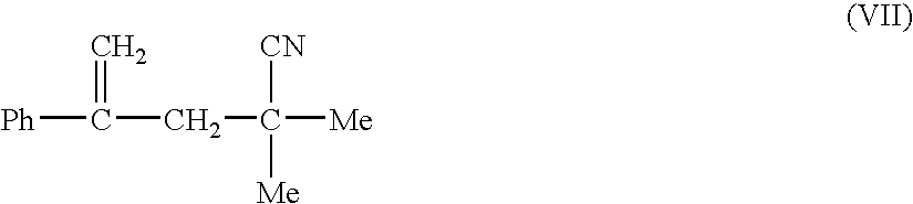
[Ph]C(CC([Me])([CN])[Me])=C
